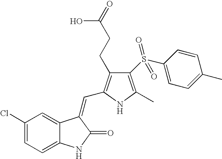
C1(Cl)=CC=C2C(=C1)C(=CC1=C(CCC(=O)O)C(S(C3=CC=C(C)C=C3)(=O)=O)=C(C)N1)C(=O)N2
